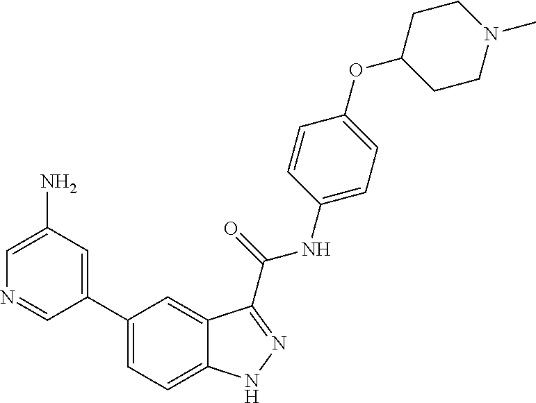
C1(C2=CC=C3C(=C2)C(C(NC2=CC=C(OC4CCN(C)CC4)C=C2)=O)=NN3)=CC(N)=CN=C1
